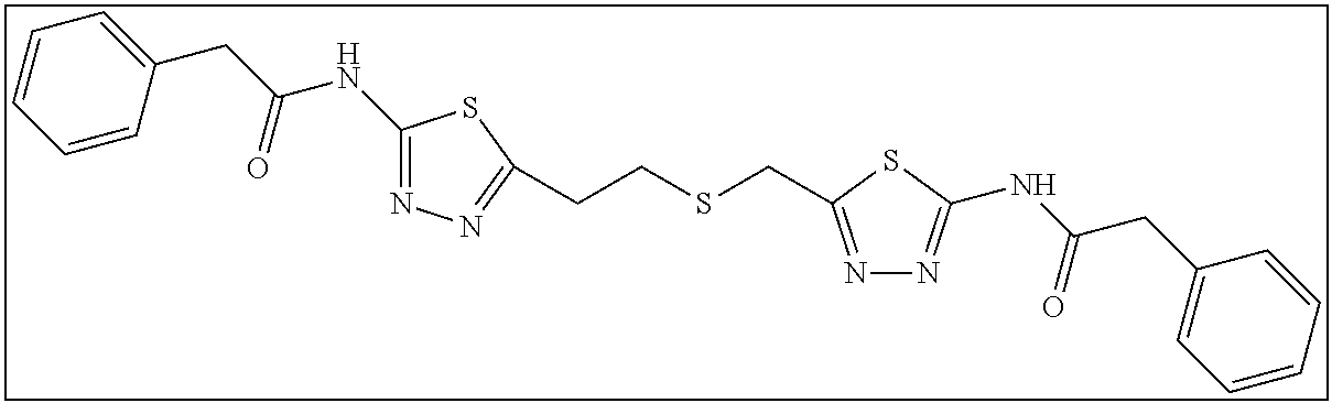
C1(NC(CC2=CC=CC=C2)=O)=NN=C(CCSCC2=NN=C(NC(CC3=CC=CC=C3)=O)S2)S1
